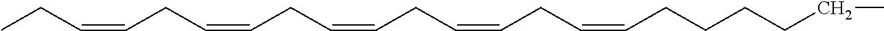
CCC=CCC=CCC=CCC=CCC=CCCCCCC
